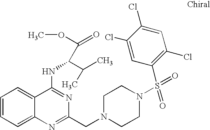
C1=CC=C2C(=C1)C(NC(C(C)C)C(OC)=O)=NC(CN1CCN(S(C3=C(Cl)C=C(Cl)C(Cl)=C3)(=O)=O)CC1)=N2
